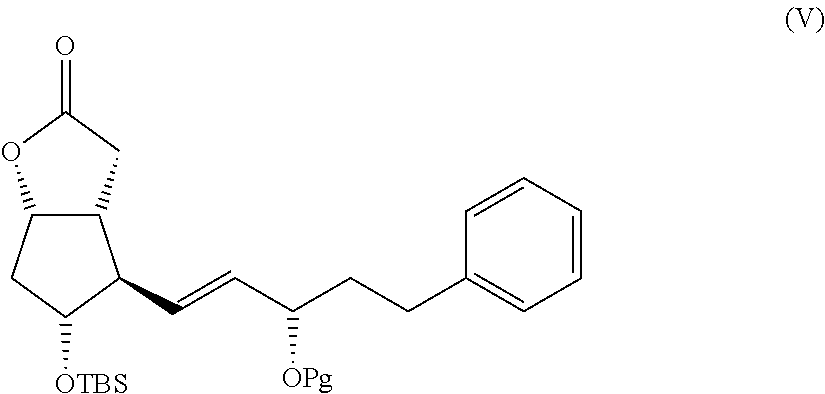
C12C(CC(=O)O1)C(C=CC(CCC1=CC=CC=C1)[OPg])C([OTBS])C2
